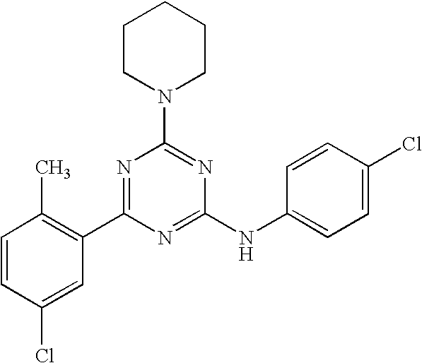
C1=CC(Cl)=CC(C2=NC(N3CCCCC3)=NC(NC3=CC=C(Cl)C=C3)=N2)=C1C
